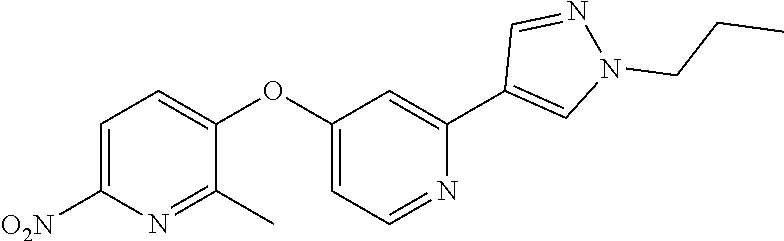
C1=C([O2N])N=C(C)C(OC2=CC=NC(C3=CN(CCC)N=C3)=C2)=C1
